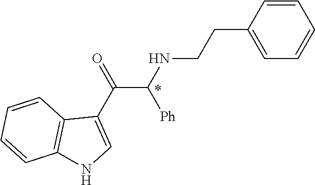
C1=CC(CCNC(C(C2=CNC3=C2C=CC=C3)=O)[Ph])=CC=C1
